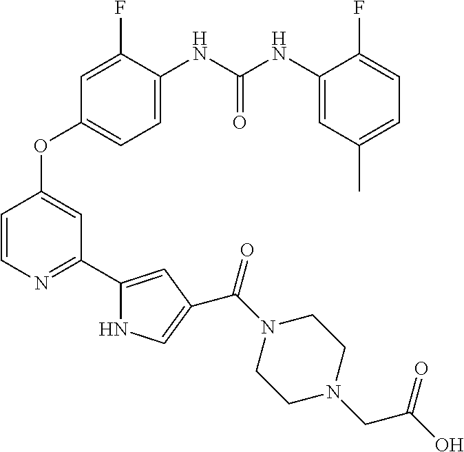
C(=O)(NC1=CC=C(OC2=CC(C3=CC(C(N4CCN(CC(O)=O)CC4)=O)=CN3)=NC=C2)C=C1F)NC1=CC(C)=CC=C1F
